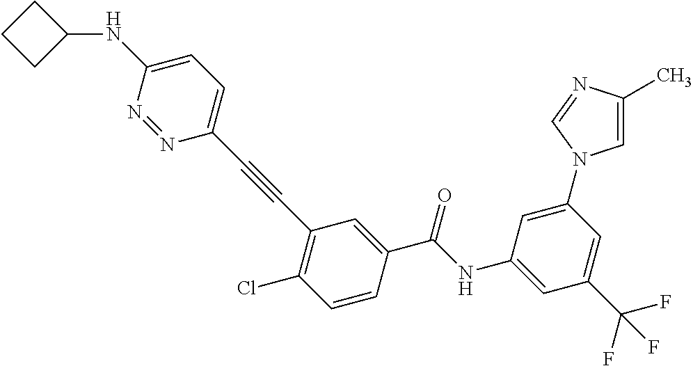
C(C1=CC(C#CC2=CC=C(NC3CCC3)N=N2)=C(Cl)C=C1)(NC1=CC(C(F)(F)F)=CC(N2C=C(C)N=C2)=C1)=O
